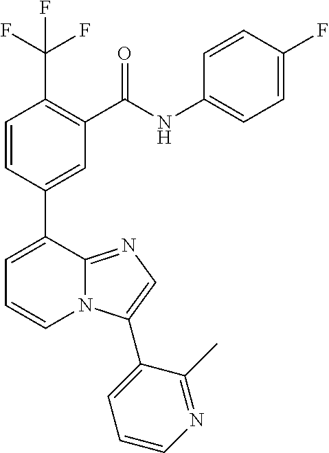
C1=CC(C2=CC=CN3C2=NC=C3C2=CC=CN=C2C)=CC(C(=O)NC2=CC=C(F)C=C2)=C1C(F)(F)F
